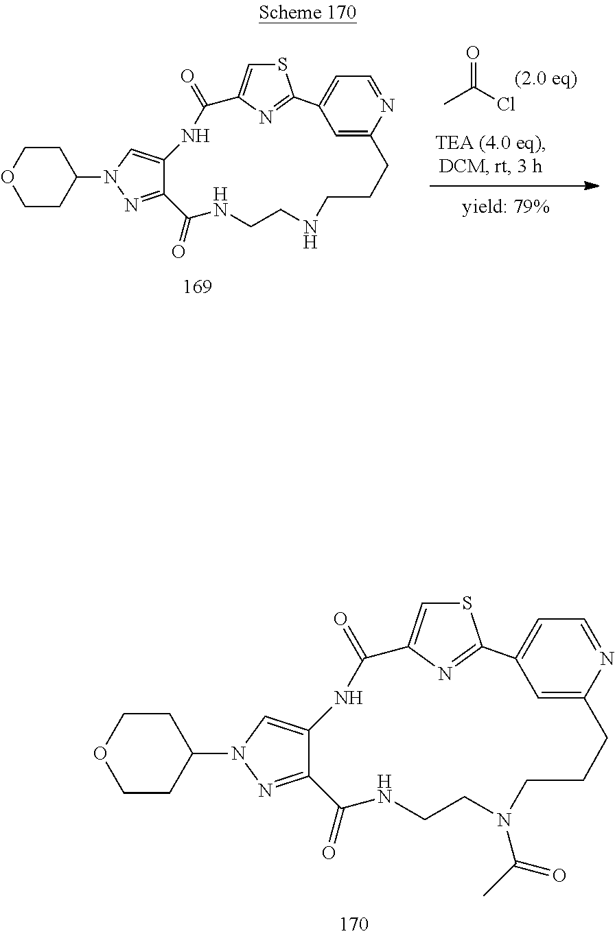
O=C(C)Cl.C12=NN(C3CCOCC3)C=C1NC(=O)C1=CSC(=N1)C1=CC=NC(=C1)CCCNCCNC2=O.C12=NN(C3CCOCC3)C=C1NC(=O)C1=CSC(=N1)C1=CC=NC(=C1)CCCN(C(=O)C)CCNC2=O
